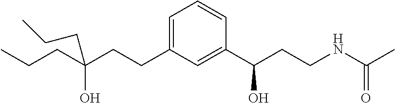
C1=C(CCC(CCC)(O)CCC)C=C(C(CCNC(C)=O)O)C=C1
